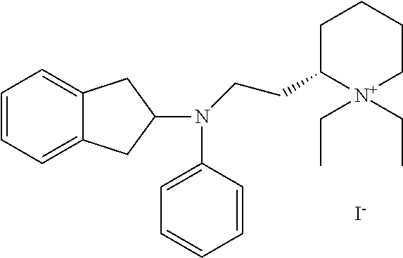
C1=CC=C2C(=C1)CC(N(C1=CC=CC=C1)CCC1[N+](CC)(CC)CCCC1)C2.[I-]
